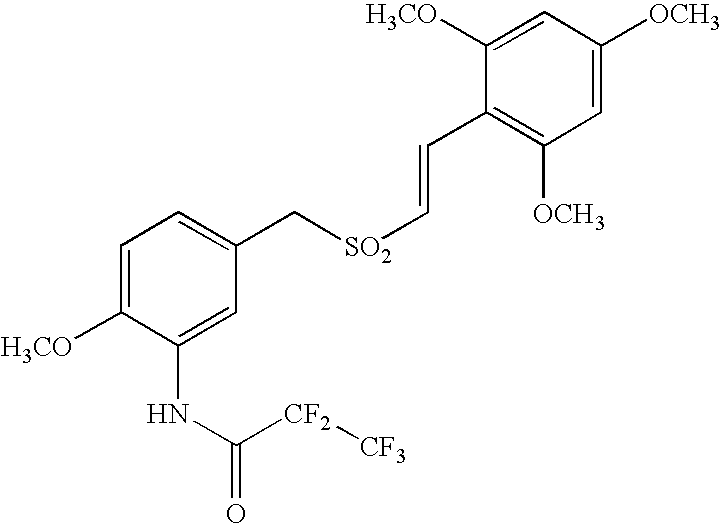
C1=C([H3CO])C(NC(=O)[CF2][CF3])=CC(C[SO2]C=CC2=C([OCH3])C=C([OCH3])C=C2[H3CO])=C1
